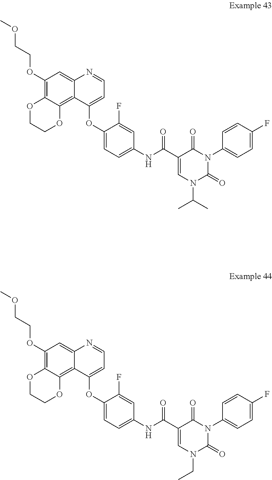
CC(C)N1C(=O)N(C2=CC=C(F)C=C2)C(=O)C(C(NC2=CC=C(OC3=CC=NC4=CC(OCCOC)=C5OCCOC5=C43)C(F)=C2)=O)=C1.CCN1C(=O)N(C2=CC=C(F)C=C2)C(=O)C(C(NC2=CC=C(OC3=CC=NC4=CC(OCCOC)=C5OCCOC5=C43)C(F)=C2)=O)=C1
